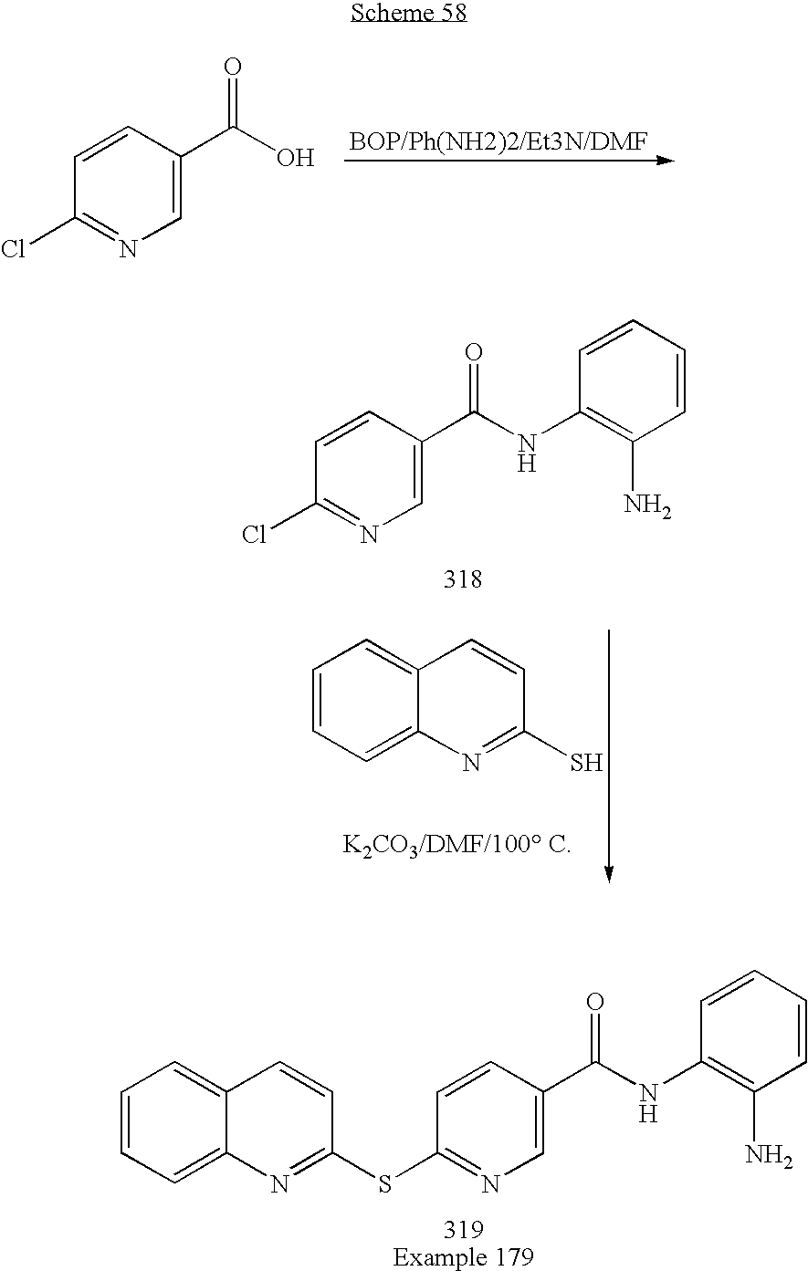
C1=CC(C(NC2=C(N)C=CC=C2)=O)=CN=C1SC1=NC2=CC=CC=C2C=C1.C1=CC(C(O)=O)=CN=C1Cl.C1=CC(C(NC2=C(N)C=CC=C2)=O)=CN=C1Cl.C12=CC=CC=C1N=C(S)C=C2
